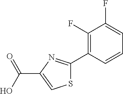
C1(F)=C(C2=NC(C(O)=O)=CS2)C=CC=C1F
